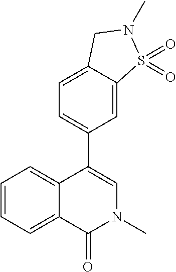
C1=CC=C2C(=C1)C(C1=CC=C3C(=C1)S(=O)(=O)N(C)C3)=CN(C)C2=O
